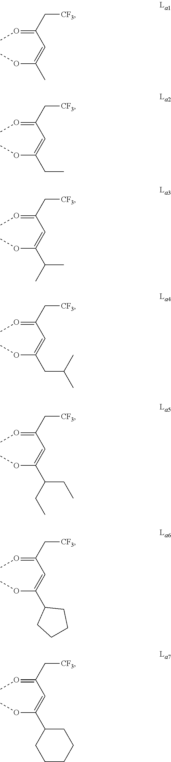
O(C(=CC(=OC)C[CF3])C)C.O(C(=CC(=OC)C[CF3])CC)C.O(C(=CC(=OC)C[CF3])C(C)C)C.O(C(=CC(=OC)C[CF3])CC(C)C)C.O(C(=CC(=OC)C[CF3])C(CC)CC)C.O(C(=CC(=OC)C[CF3])C1CCCC1)C.O(C(=CC(=OC)C[CF3])C1CCCCC1)C
